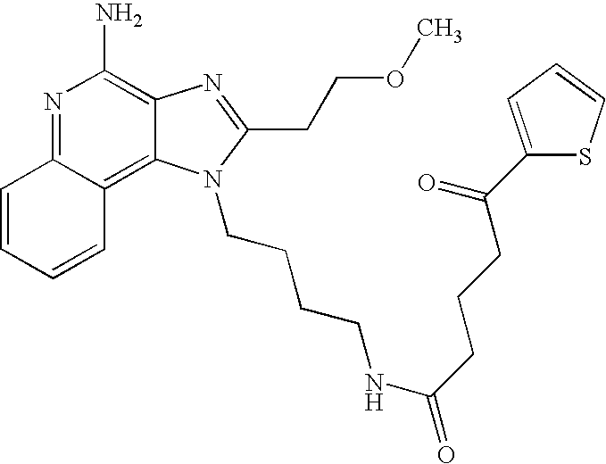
N1=C2C(=C3C(=C1N)N=C(CCOC)N3CCCCNC(=O)CCCC(=O)C1=CC=CS1)C=CC=C2
